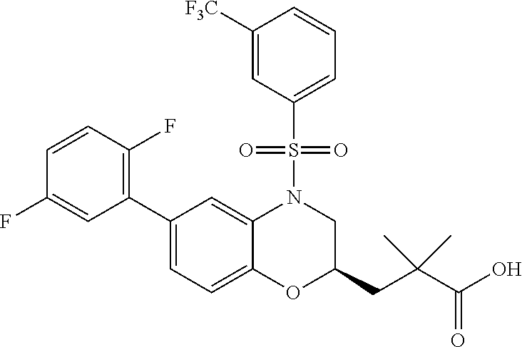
C1([F3C])=CC(S(=O)(=O)N2C3=CC(C4=C(F)C=CC(F)=C4)=CC=C3OC(CC(C(O)=O)(C)C)C2)=CC=C1
